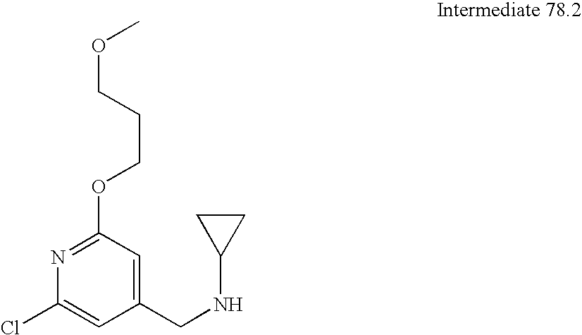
C1=C(Cl)N=C(OCCCOC)C=C1CNC1CC1
